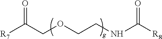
[R7]C(COCCNC([R8])=O)=O
